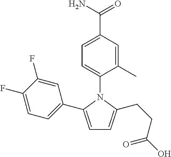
C1=C(C2=CC=C(F)C(F)=C2)N(C2=CC=C(C(N)=O)C=C2C)C(CCC(O)=O)=C1
